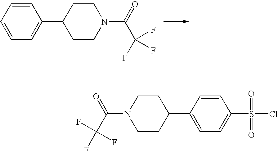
C1=CC=C(C2CCN(C(=O)C(F)(F)F)CC2)C=C1.C1(S(Cl)(=O)=O)=CC=C(C2CCN(C(C(F)(F)F)=O)CC2)C=C1
